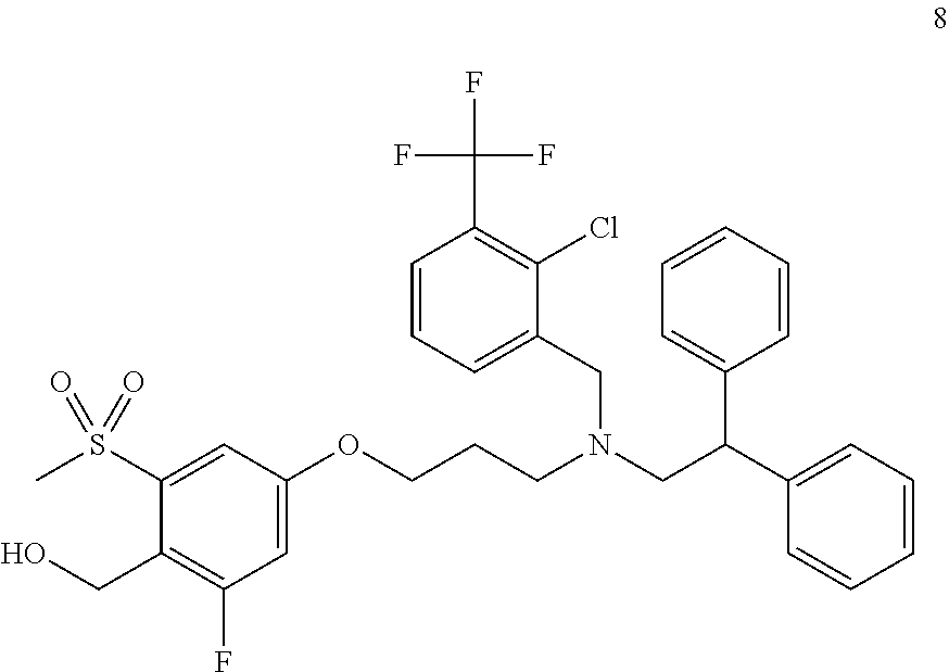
C1(S(C)(=O)=O)=CC(OCCCN(CC(C2=CC=CC=C2)C2=CC=CC=C2)CC2=CC=CC(C(F)(F)F)=C2Cl)=CC(F)=C1CO
